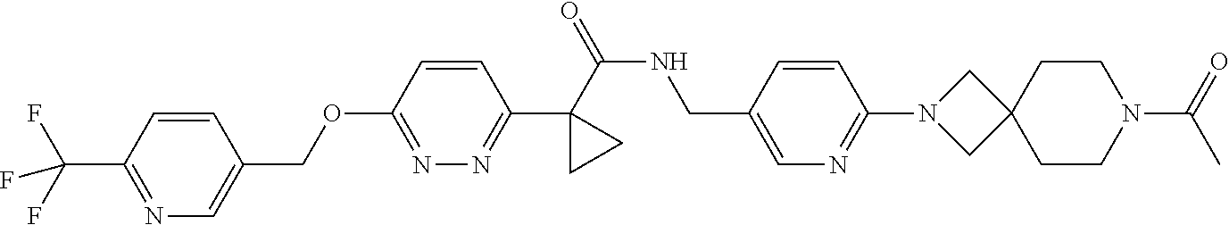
C(C1=CN=C(C(F)(F)F)C=C1)OC1=NN=C(C2(C(NCC3=CN=C(N4CC5(C4)CCN(C(=O)C)CC5)C=C3)=O)CC2)C=C1
